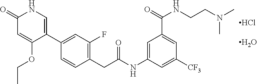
C1(=O)C=C(OCC)C(C2=CC(F)=C(CC(NC3=CC(C(=O)NCCN(C)C)=CC([CF3])=C3)=O)C=C2)=CN1.Cl.O
